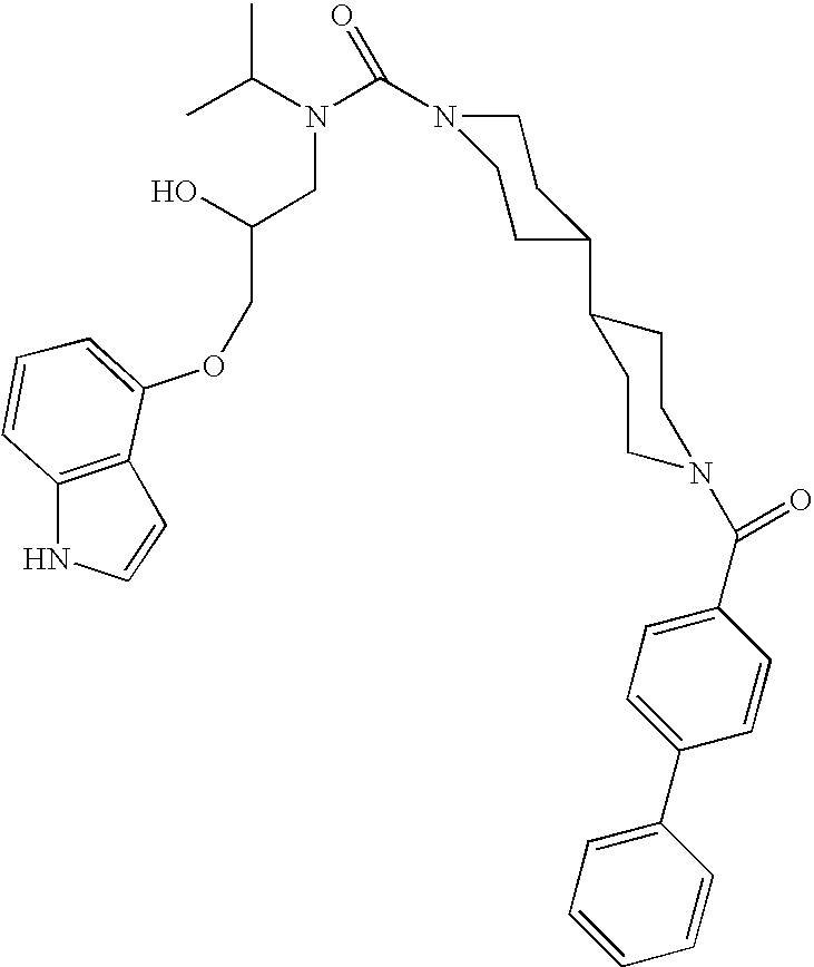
C12=C(C(OCC(CN(C(=O)N3CCC(C4CCN(C(=O)C5=CC=C(C6=CC=CC=C6)C=C5)CC4)CC3)C(C)C)O)=CC=C1)C=CN2
